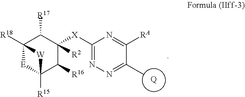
C12([R18])[E]C([R15])(C([R16])C([X]C3=NN=C(C)C([RA])=N3)([R2])C1[R17])[W]2.[Q]
